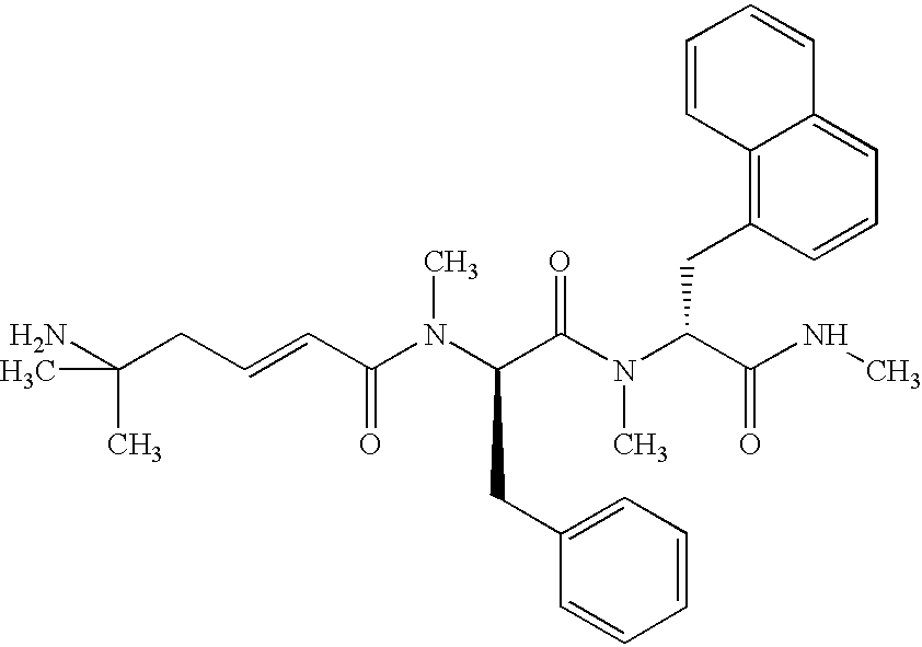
NC(CC=CC(N(C(C(N(C(C(NC)=O)CC1=C2C(=CC=C1)C=CC=C2)C)=O)CC1=CC=CC=C1)C)=O)(C)C
